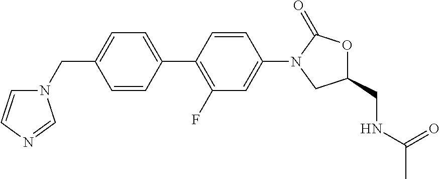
C(C1=CC=C(C2=C(F)C=C(N3C(=O)OC(CNC(C)=O)C3)C=C2)C=C1)N1C=CN=C1
